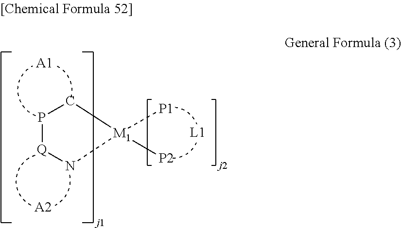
P1[Q]N[M1]([P1])([P2])C1.[A1].[A2]
